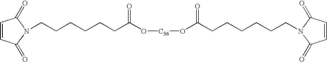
C1=CC(=O)N(CCCCCCC(O[C36]OC(CCCCCCN2C(=O)C=CC2=O)=O)=O)C1=O
